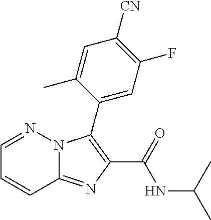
C12=NC(C(=O)NC(C)C)=C(C3=CC(F)=C([CN])C=C3C)N1N=CC=C2
